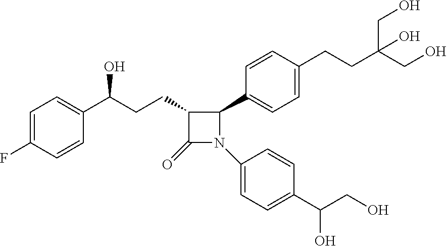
C1=C(F)C=CC(C(CCC2C(=O)N(C3=CC=C(C(CO)O)C=C3)C2C2=CC=C(CCC(CO)(CO)O)C=C2)O)=C1
